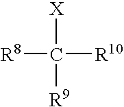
[X]C([R8])([R10])[R9]
